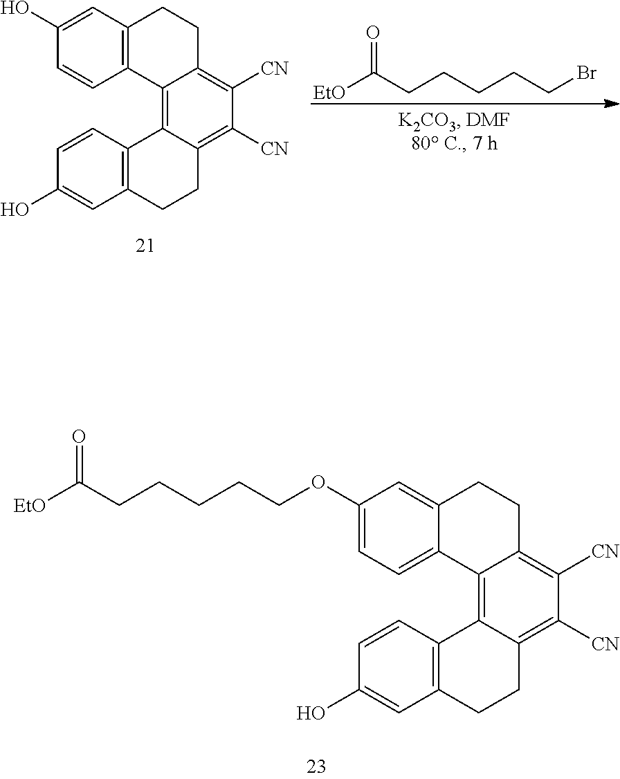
C1=C(O)C=CC2=C1CCC1=C([CN])C([CN])=C3C(=C21)C1=C(CC3)C=C(O)C=C1.[EtO]C(CCCCCBr)=O.C1=C2C(=CC=C1OCCCCCC([EtO])=O)C1=C3C(=C([CN])C([CN])=C1CC2)CCC1=C3C=CC(O)=C1
